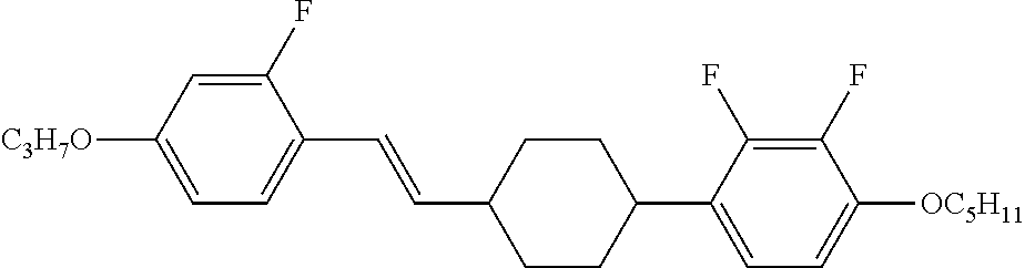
C1(F)=CC([C3H7O])=CC=C1C=CC1CCC(C2=CC=C([OC5H11])C(F)=C2F)CC1
